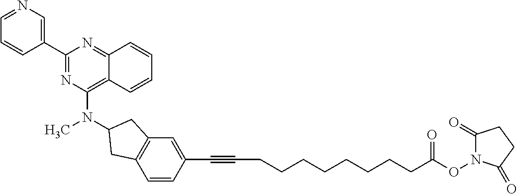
C1(C2=NC(N(C)C3CC4=C(C=CC(C#CCCCCCCCCC(ON5C(=O)CCC5=O)=O)=C4)C3)=C3C(=N2)C=CC=C3)=CN=CC=C1
